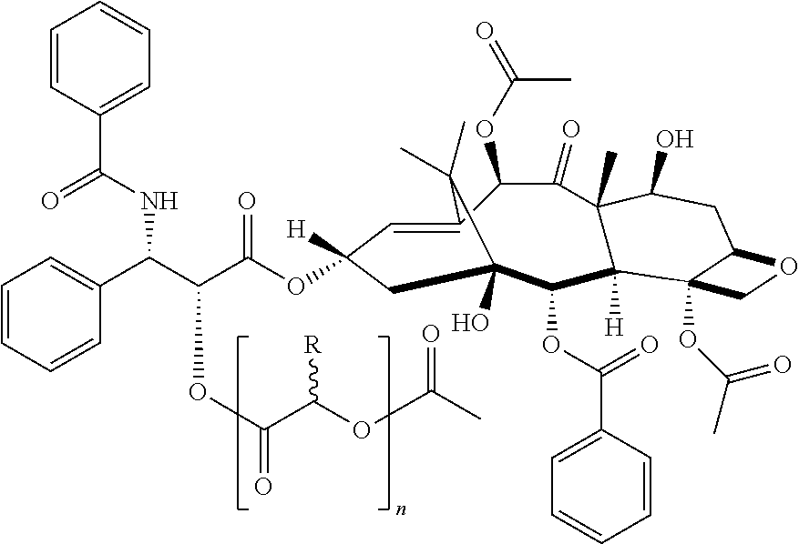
C1=C2C(OC(C)=O)C(=O)C3(C)C(O)CC4C(OC(=O)C)(CO4)C3([H])C(OC(=O)C3=CC=CC=C3)C(O)(CC1([H])OC(=O)C(C(C1=CC=CC=C1)NC(=O)C1=CC=CC=C1)OC(=O)C(OC(C)=O)[R])C2(C)C
